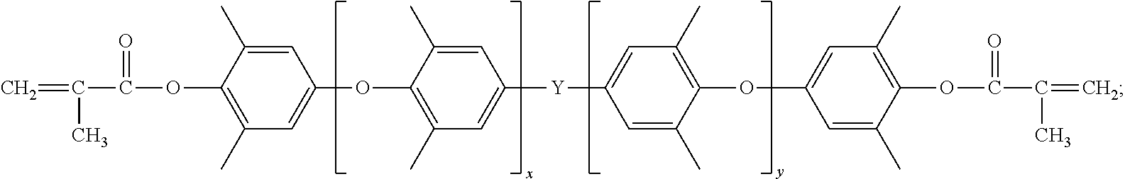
C1(C)=CC(OC2=C(C)C=C([Y]C3=CC(C)=C(OC4=CC(C)=C(OC(=O)C(C)=C)C(C)=C4)C(C)=C3)C=C2C)=CC(C)=C1OC(=O)C(C)=C
